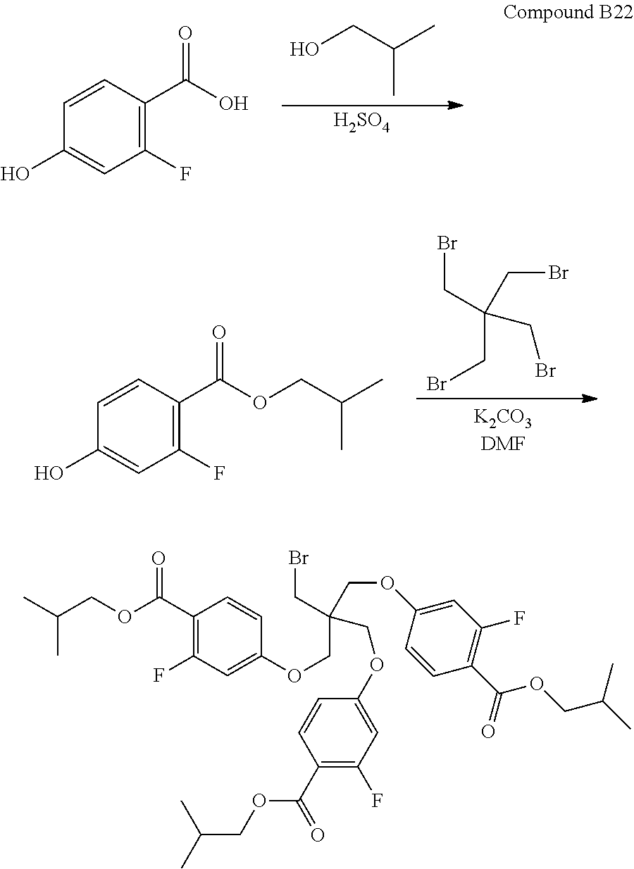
C1=CC(O)=CC(F)=C1C(O)=O.OCC(C)C.[H2SO4].[K2CO3DMF].C1=CC(O)=CC(F)=C1C(=O)OCC(C)C.BrCC(CBr)(CBr)CBr.C1=CC(OCC(CBr)(COC2=CC(F)=C(C(=O)OCC(C)C)C=C2)COC2=CC(F)=C(C(=O)OCC(C)C)C=C2)=CC(F)=C1C(=O)OCC(C)C
